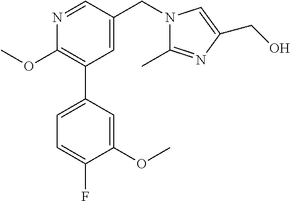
C1(OC)=C(C2=CC=C(F)C(OC)=C2)C=C(CN2C(C)=NC(CO)=C2)C=N1
